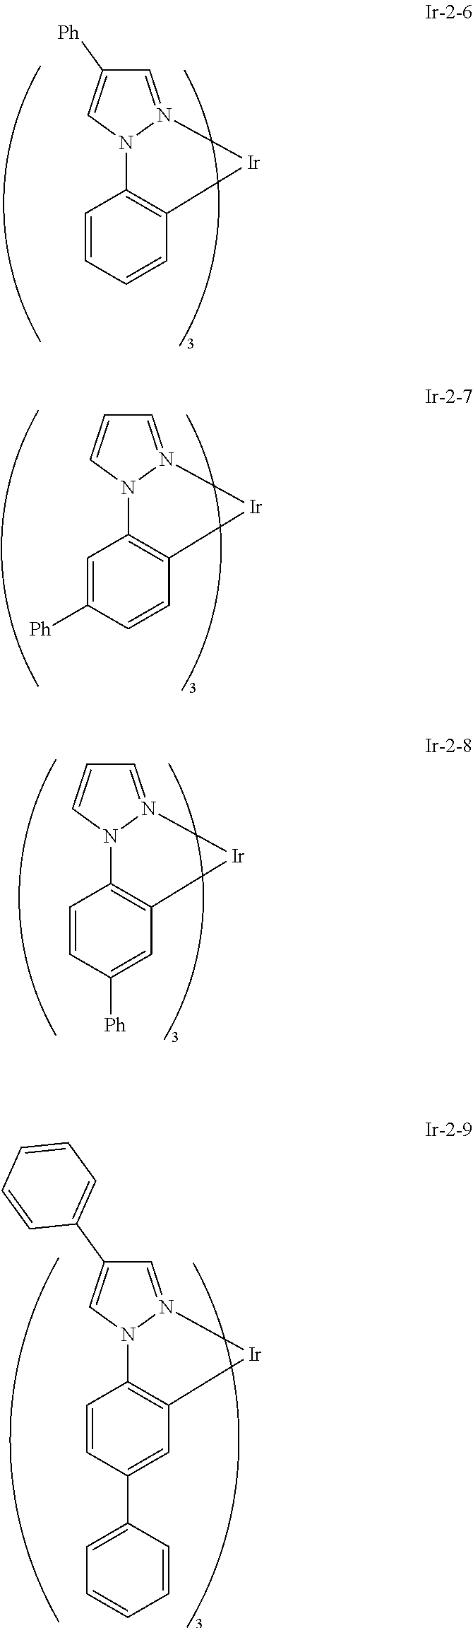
C1=N2N(C=C1[Ph])C1=C([Ir]2)C=CC=C1.C1=N2N(C=C1)C1=C([Ir]2)C=CC([Ph])=C1.C1=N2N(C=C1)C1=C([Ir]2)C=C([Ph])C=C1.C1=N2N(C=C1C1=CC=CC=C1)C1=C([Ir]2)C=C(C2=CC=CC=C2)C=C1
